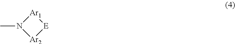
[Ar1]1N(C)[Ar2][E]1
